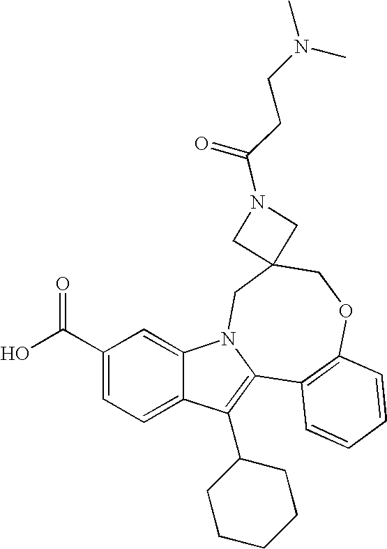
C1(C(O)=O)=CC=C2C(=C1)N1C(=C2C2CCCCC2)C2=C(OCC3(C1)CN(C(=O)CCN(C)C)C3)C=CC=C2
